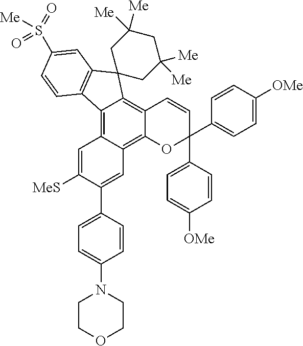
C12=C3C(=C4C(=C1C1(C5=C2C=CC(S(=O)([Me])=O)=C5)CC([Me])([Me])CC([Me])([Me])C1)C=CC(C1=CC=C([OMe])C=C1)(C1=CC=C([OMe])C=C1)O4)C=C(C1=CC=C(N2CCOCC2)C=C1)C([MeS])=C3
